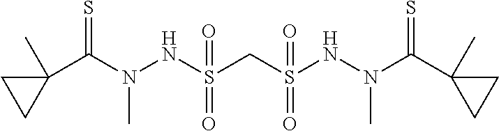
C1(C(N(NS(CS(NN(C(C2(C)CC2)=S)C)(=O)=O)(=O)=O)C)=S)(C)CC1
